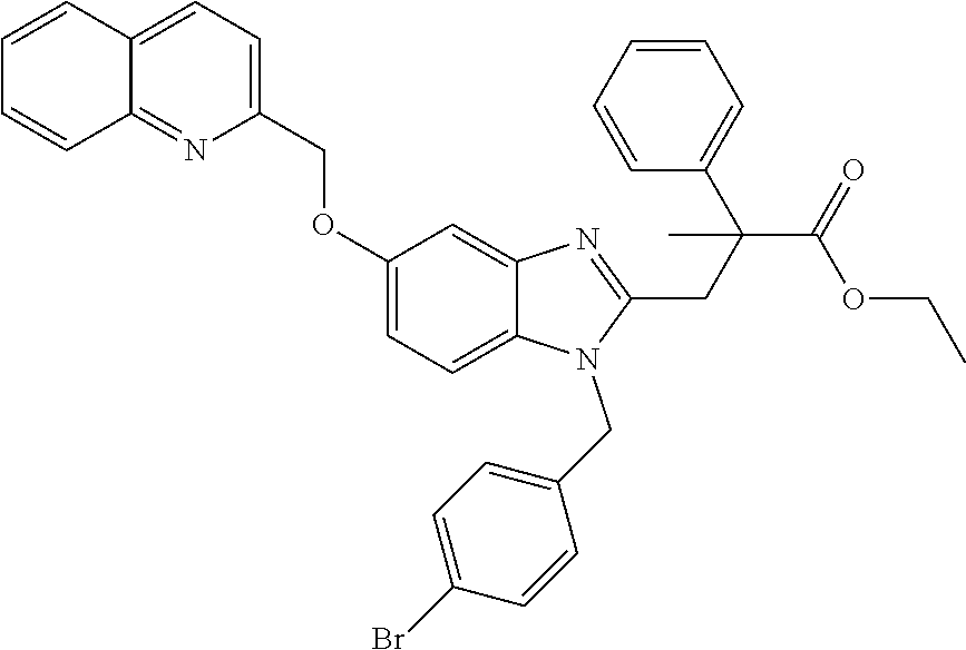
C1(COC2=CC=C3C(=C2)N=C(CC(C2=CC=CC=C2)(C)C(OCC)=O)N3CC2=CC=C(Br)C=C2)=CC=C2C(=N1)C=CC=C2
